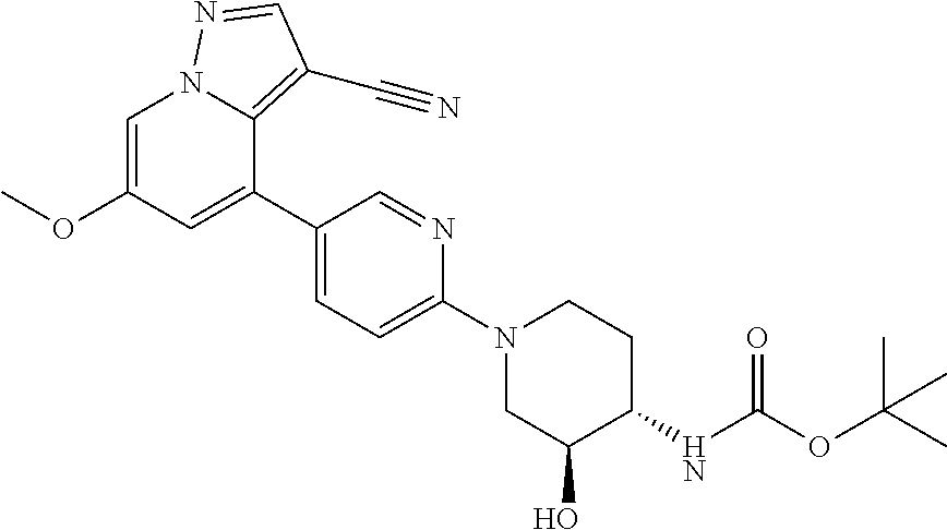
O(C1=CN2C(=C(C#N)C=N2)C(C2=CC=C(N3CC(O)C(NC(OC(C)(C)C)=O)CC3)N=C2)=C1)C
